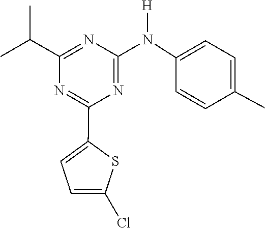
C1=C(C)C=CC(N([H])C2=NC(C3=CC=C(Cl)S3)=NC(C(C)C)=N2)=C1
